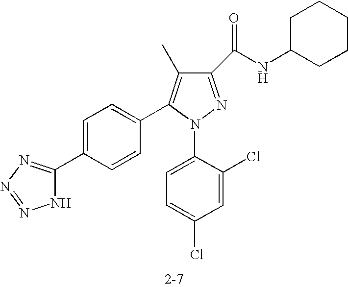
C1(C(NC2CCCCC2)=O)=NN(C2=CC=C(Cl)C=C2Cl)C(C2=CC=C(C3=NN=NN3)C=C2)=C1C
